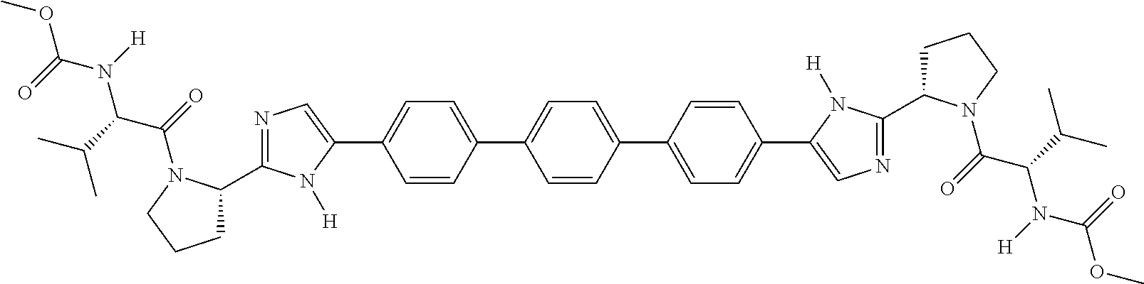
C1=CC(C2=CC=C(C3=CC=C(C4=CN=C(C5CCCN5C(=O)C(C(C)C)N(C(OC)=O)[H])N4[H])C=C3)C=C2)=CC=C1C1=CN=C(C2CCCN2C(=O)C(C(C)C)N(C(OC)=O)[H])N1[H]
